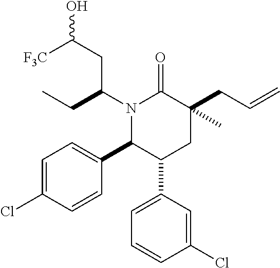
N1(C(CC)CC([F3C])O)C(C2=CC=C(Cl)C=C2)C(C2=CC=CC(Cl)=C2)CC(CC=C)(C)C1=O
